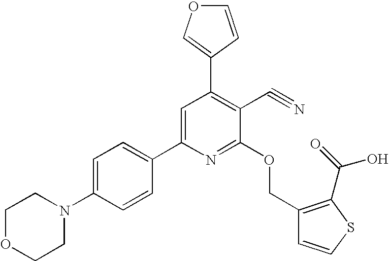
C1=C(N2CCOCC2)C=CC(C2=CC(C3=COC=C3)=C(C#N)C(OCC3=C(C(=O)O)SC=C3)=N2)=C1
